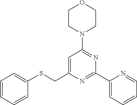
C1=CC=CC(SCC2=CC(N3CCOCC3)=NC(C3=CC=CC=N3)=N2)=C1
